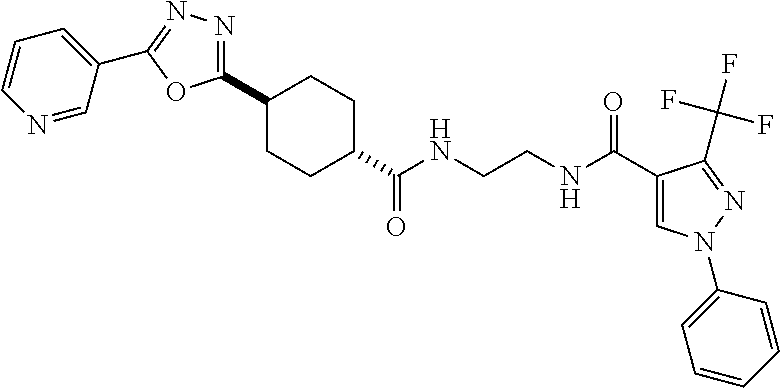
C1CC(C(NCCNC(C2=CN(C3=CC=CC=C3)N=C2C(F)(F)F)=O)=O)CCC1C1=NN=C(C2=CC=CN=C2)O1
